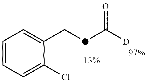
C1=CC=C(Cl)C(C[d]C([D])=O)=C1
